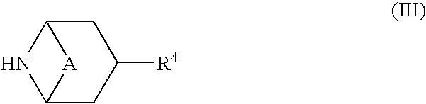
C1C2NC(CC1[R4])[A]2
